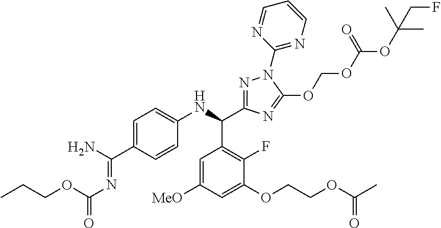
C1=C(C(N)=NC(OCCC)=O)C=CC(NC(C2=C(F)C(OCCOC(C)=O)=CC([MeO])=C2)C2=NN(C3=NC=CC=N3)C(OCOC(OC(CF)(C)C)=O)=N2)=C1
